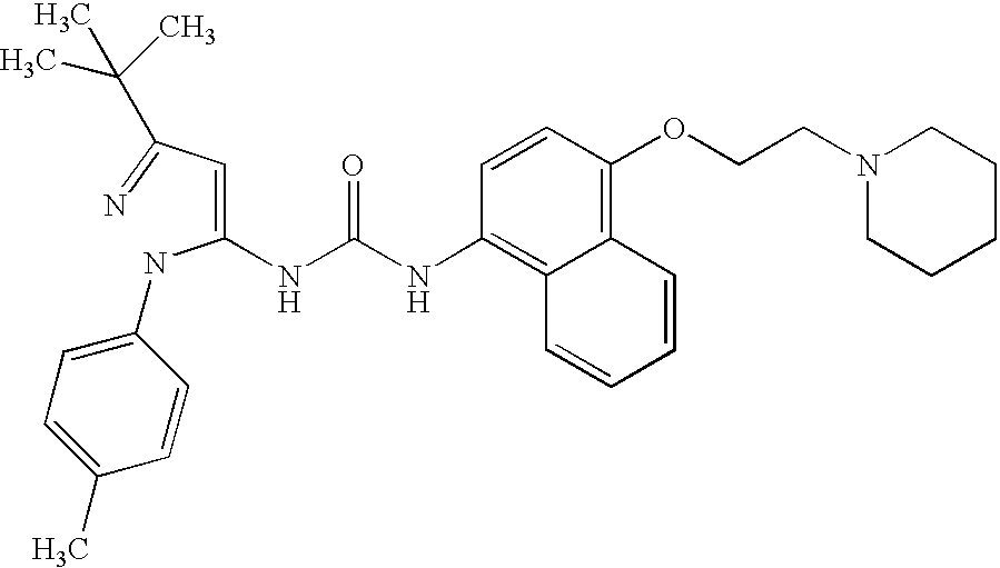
N(C(NC1=C2C(=C(OCCN3CCCCC3)C=C1)C=CC=C2)=O)C(=CC(=N)C(C)(C)C)NC1=CC=C(C)C=C1
